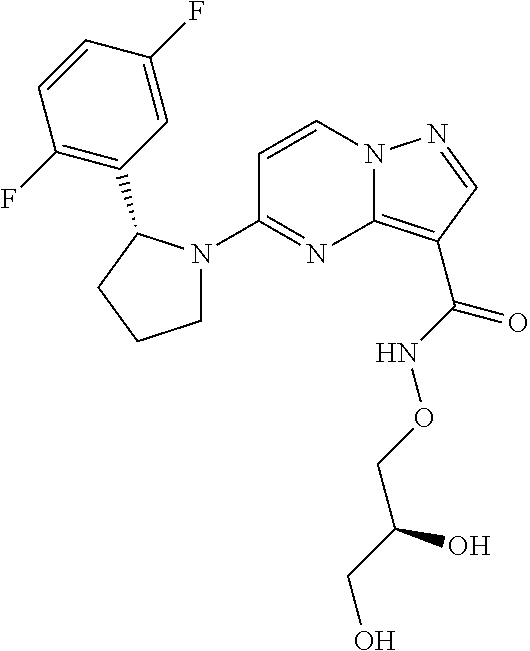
C1=CN2C(=C(C(NOCC(CO)O)=O)C=N2)N=C1N1CCCC1C1=C(F)C=CC(F)=C1
